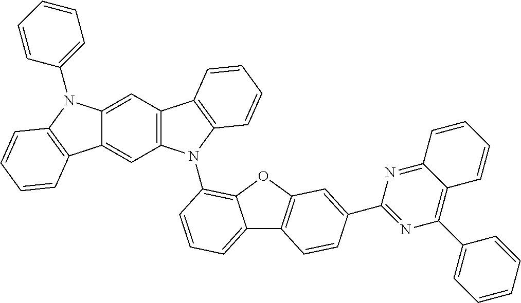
C12=CC3=C(C=C1C1=C(N2C2=CC=CC=C2)C=CC=C1)N(C1=C2C(=CC=C1)C1=C(O2)C=C(C2=NC(C4=CC=CC=C4)=C4C(=N2)C=CC=C4)C=C1)C1=C3C=CC=C1
